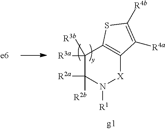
C1([R3a])([R3b])C([R2a])([R2b])N([R1])[X]C2=C1SC([R4b])=C2[R4a]
